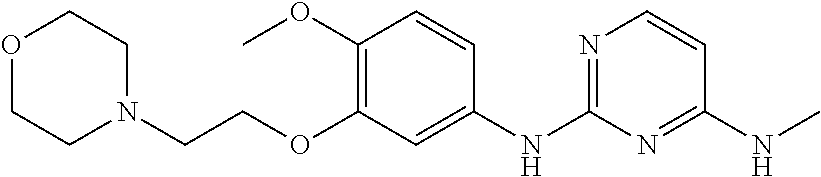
N1(CCOC2=C(OC)C=CC(NC3=NC=CC(NC)=N3)=C2)CCOCC1
